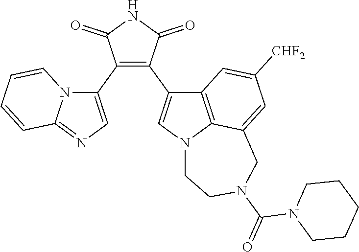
C1(C2=CN=C3N2C=CC=C3)=C(C2=CN3C4=C2C=C([CHF2])C=C4CN(C(=O)N2CCCCC2)CC3)C(=O)NC1=O
